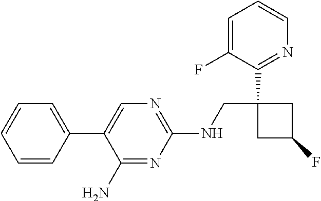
C1(N)=NC(NCC2(C3=NC=CC=C3F)CC(F)C2)=NC=C1C1=CC=CC=C1
